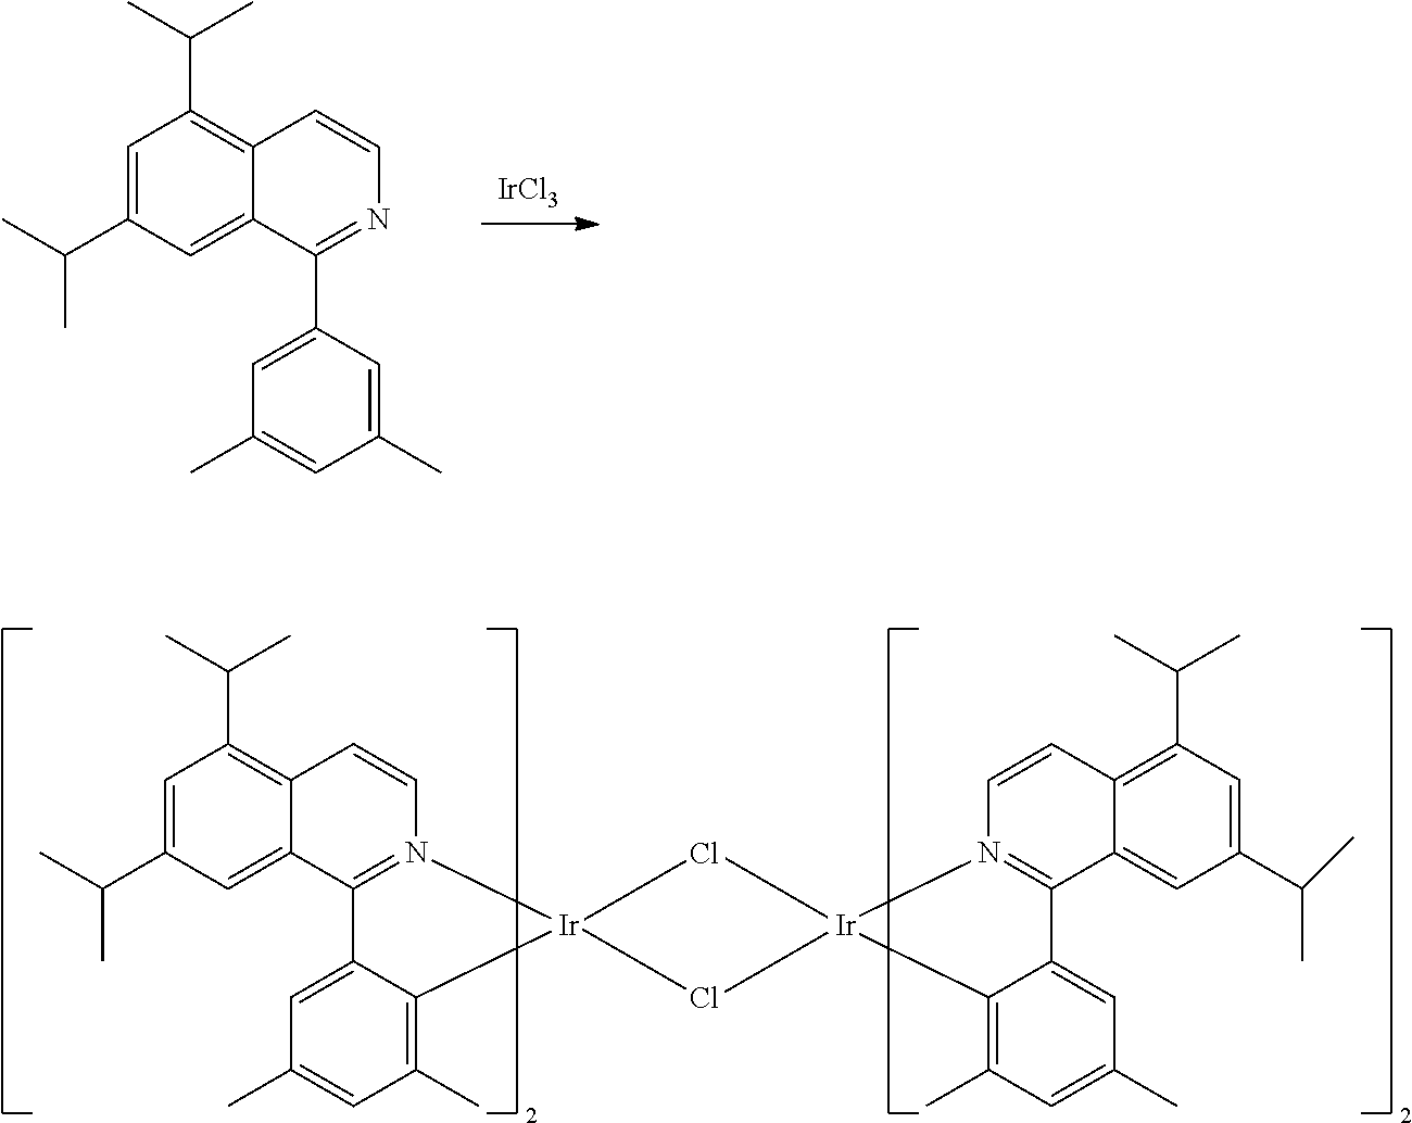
C1=C(C(C)C)C=C2C(=C1C(C)C)C=CN1=C2C2=CC(C)=CC(C)=C2[Ir]12Cl[Ir]1(Cl2)N2=C(C3=CC(C(C)C)=CC(C(C)C)=C3C=C2)C2=CC(C)=CC(C)=C21.[IrCl3].C1=C(C(C)C)C=C2C(=C1C(C)C)C=CN=C2C1=CC(C)=CC(C)=C1
